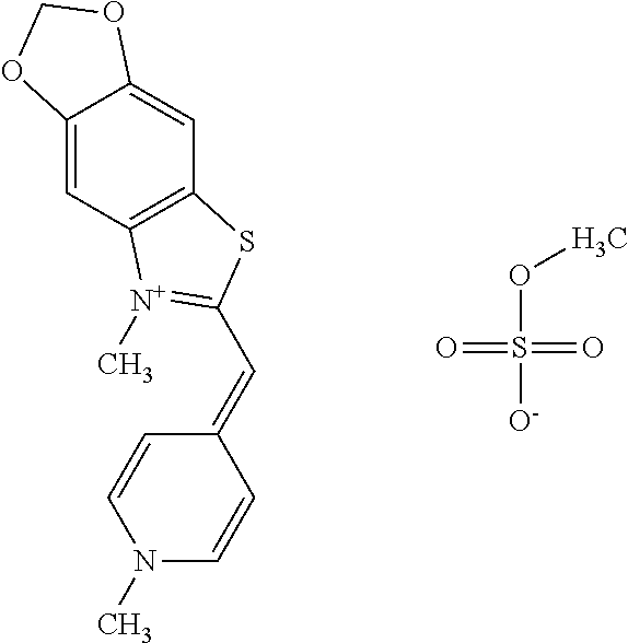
C12=CC3=C(C=C1OCO2)SC(C=C1C=CN(C)C=C1)=[N+]3C.O(S([O-])(=O)=O)C
